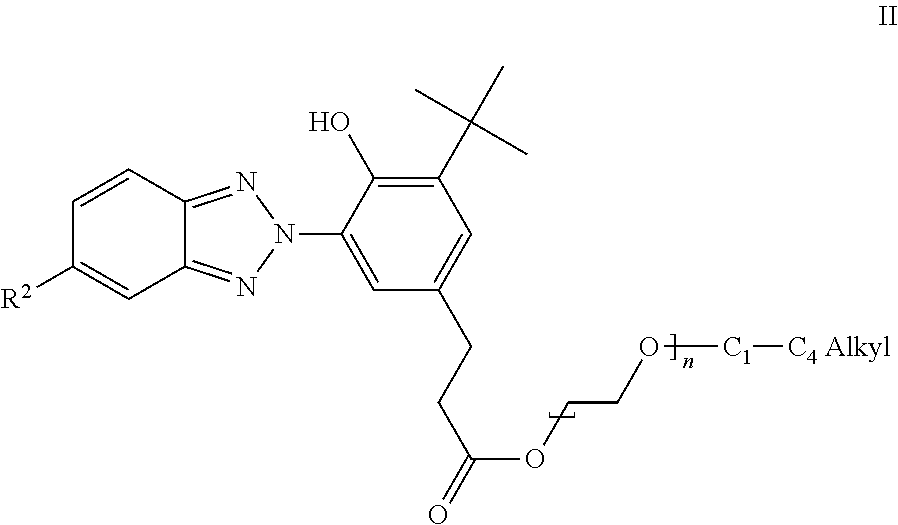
C1=CC2=NN(C3=CC(CCC(=O)OCCO[C1][C4 Alkyl])=CC(C(C)(C)C)=C3O)N=C2C=C1[R2]
